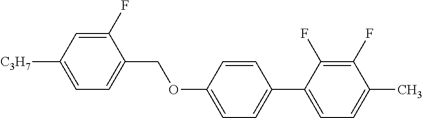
C1(F)=CC([C3H7])=CC=C1COC1=CC=C(C2=CC=C(C)C(F)=C2F)C=C1
